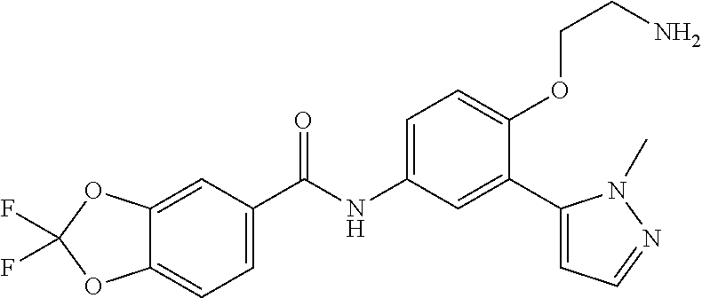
C12=CC(C(=O)NC3=CC=C(OCCN)C(C4=CC=NN4C)=C3)=CC=C1OC(F)(F)O2
